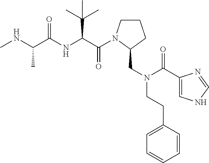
C1CN(C(=O)C(C(C)(C)C)NC(=O)C(C)NC)C(CN(C(=O)C2=CNC=N2)CCC2=CC=CC=C2)C1
